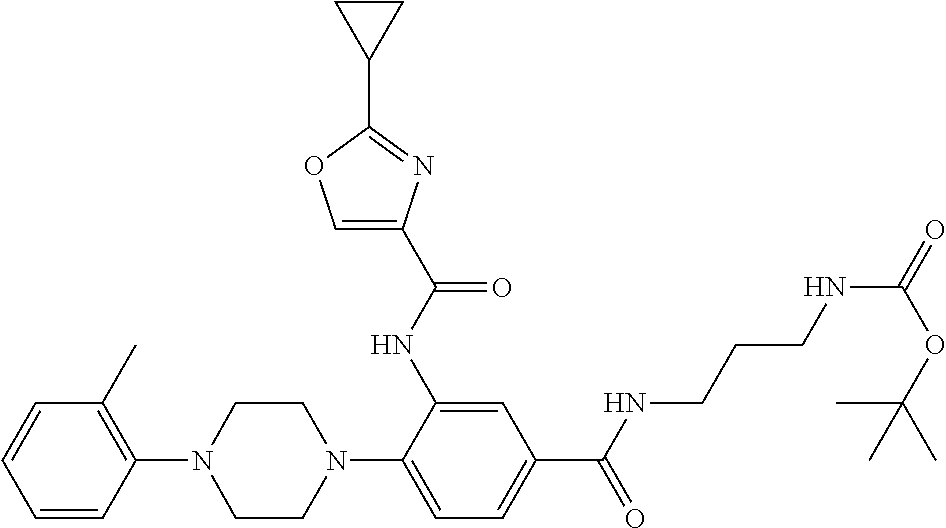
C1(N2CCN(C3=CC=C(C(=O)NCCCNC(=O)OC(C)(C)C)C=C3NC(=O)C3=COC(C4CC4)=N3)CC2)=C(C)C=CC=C1
